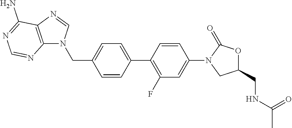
C(C1=CC=C(C2=C(F)C=C(N3CC(CNC(C)=O)OC3=O)C=C2)C=C1)N1C2=C(C(N)=NC=N2)N=C1
